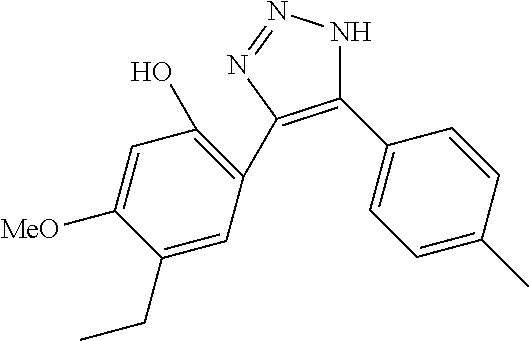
C1(C2=CC=C(C)C=C2)=C(C2=C(O)C=C([MeO])C(CC)=C2)N=NN1
